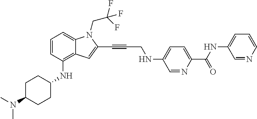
C1=CC(NC2CCC(N(C)C)CC2)=C2C(=C1)N(CC(F)(F)F)C(C#CCNC1=CC=C(C(NC3=CC=CN=C3)=O)N=C1)=C2
